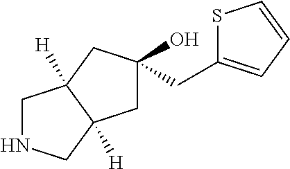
C1NCC2([H])C1([H])CC(O)(CC1=CC=CS1)C2
